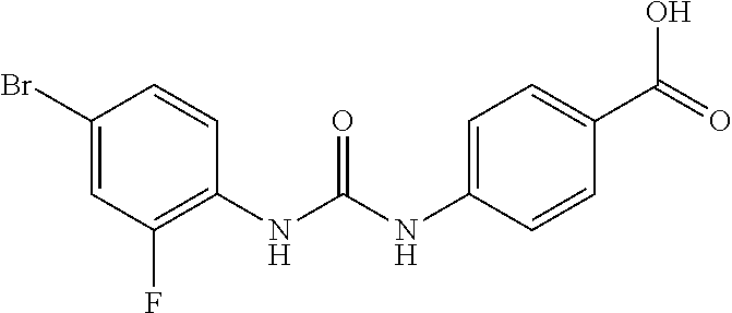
C1(Br)=CC(F)=C(NC(NC2=CC=C(C(=O)O)C=C2)=O)C=C1
